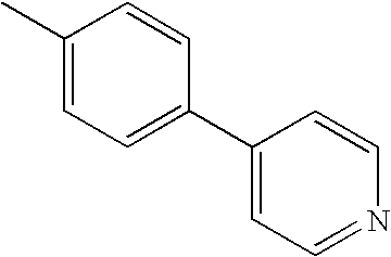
CC1=CC=C(C2=CC=NC=C2)C=C1
